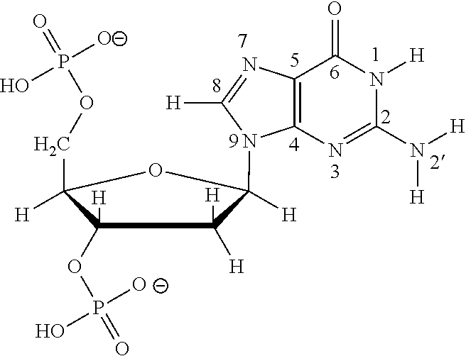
C1([H])([H])C(OP(=O)([O-])O)([H])C(COP(=O)([O-])O)([H])OC1(N1C2=C(C(=O)N([H])C(N([H])[H])=N2)N=C1[H])[H]
